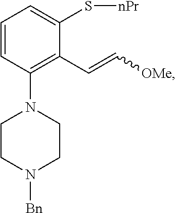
C1=CC(N2CCN([Bn])CC2)=C(C=C[OMe])C(S[nPr])=C1
